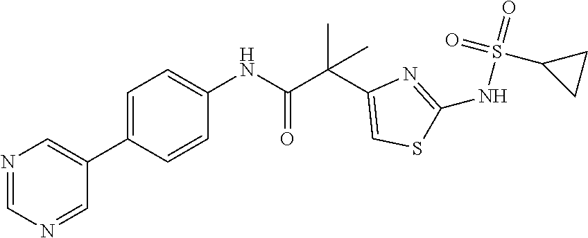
C1=C(C2=CN=CN=C2)C=CC(NC(C(C2=CSC(NS(=O)(=O)C3CC3)=N2)(C)C)=O)=C1
